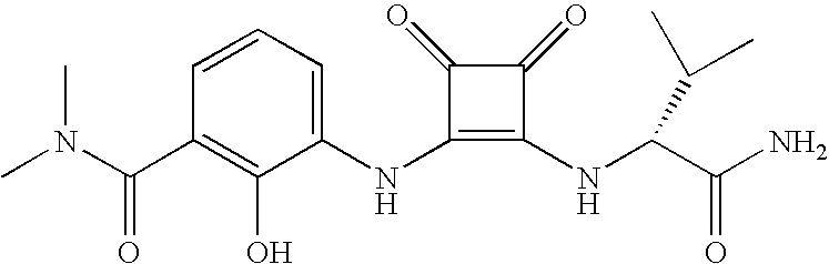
CN(C(C1=C(O)C(NC2=C(NC(C(N)=O)C(C)C)C(=O)C2=O)=CC=C1)=O)C
